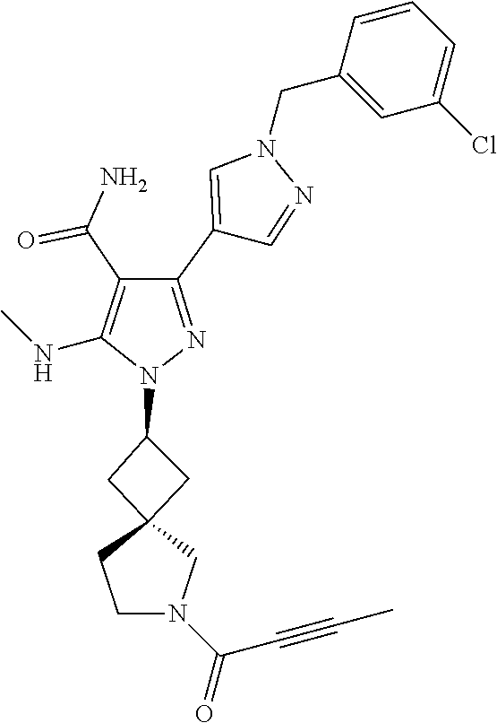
C12(CC(N3N=C(C4=CN(CC5=CC(Cl)=CC=C5)N=C4)C(C(=O)N)=C3NC)C1)CCN(C(=O)C#CC)C2
